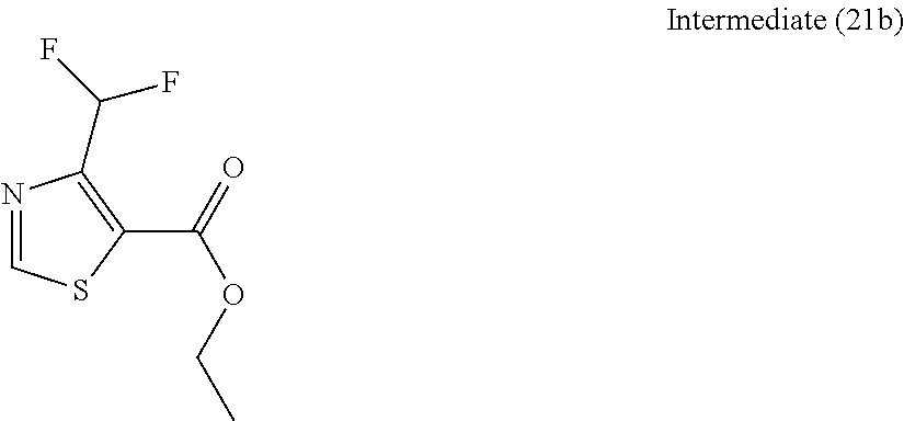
N1=CSC(C(OCC)=O)=C1C(F)F
